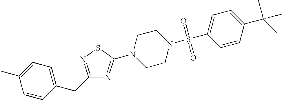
C1=CC(CC2=NSC(N3CCN(S(C4=CC=C(C(C)(C)C)C=C4)(=O)=O)CC3)=N2)=CC=C1C
